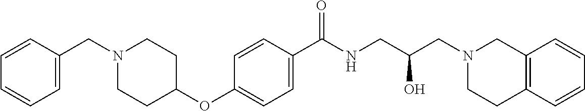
C1(C(NCC(CN2CC3=C(CC2)C=CC=C3)O)=O)=CC=C(OC2CCN(CC3=CC=CC=C3)CC2)C=C1
